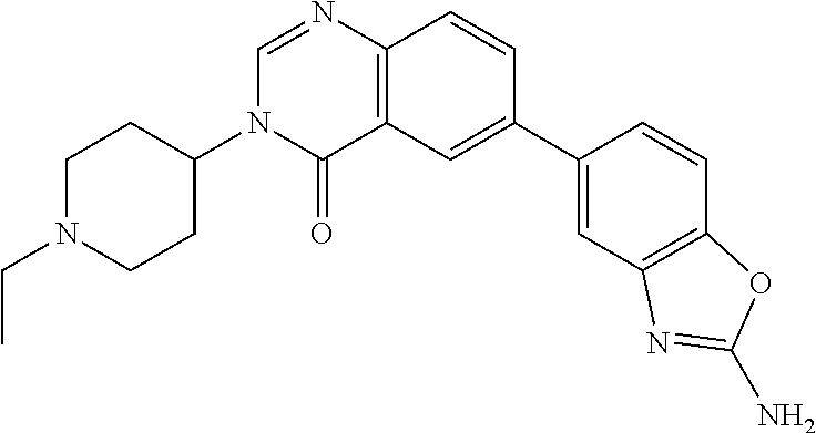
C1=C(C2=CC3=C(N=CN(C4CCN(CC)CC4)C3=O)C=C2)C=CC2=C1N=C(N)O2
